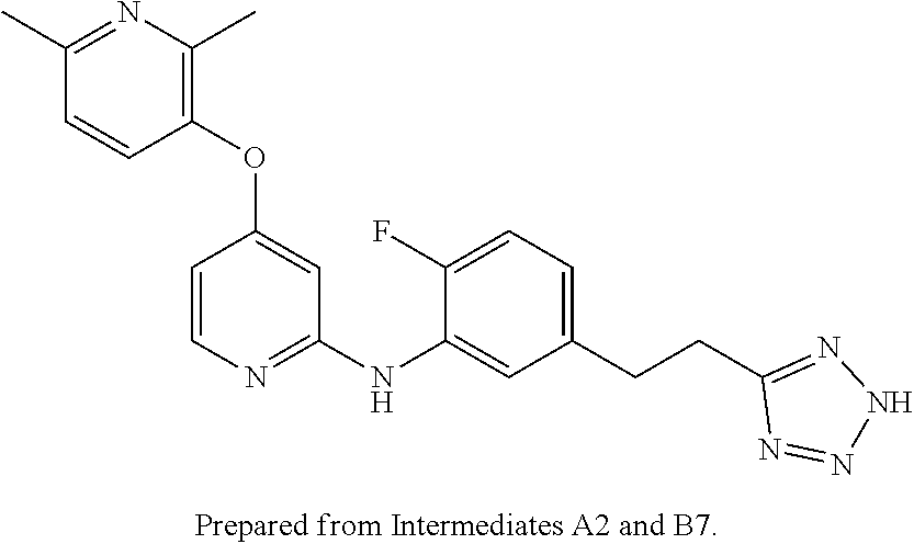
CC1=C(OC2=CC(NC3=CC(CCC4=NNN=N4)=CC=C3F)=NC=C2)C=CC(C)=N1
